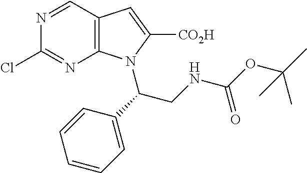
C12=C(C=NC(Cl)=N1)C=C([CO2H])N2C(C1=CC=CC=C1)CNC(OC(C)(C)C)=O
